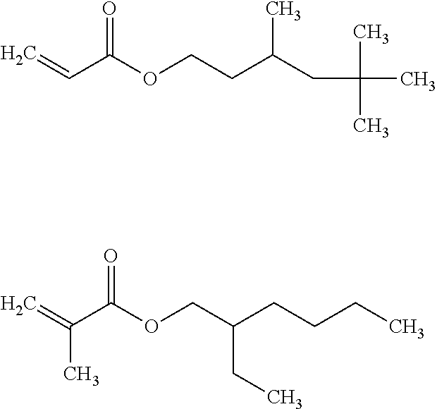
C=CC(OCCC(CC(C)(C)C)C)=O.C=C(C(OCC(CCCC)CC)=O)C
